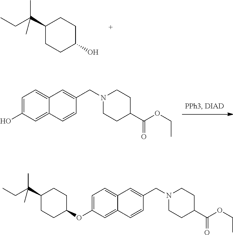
OC1CCC(C(CC)(C)C)CC1.C1=C(O)C=C2C(=C1)C=C(CN1CCC(C(OCC)=O)CC1)C=C2.C1(OC2=CC=C3C(=C2)C=CC(CN2CCC(C(OCC)=O)CC2)=C3)CCC(C(CC)(C)C)CC1
